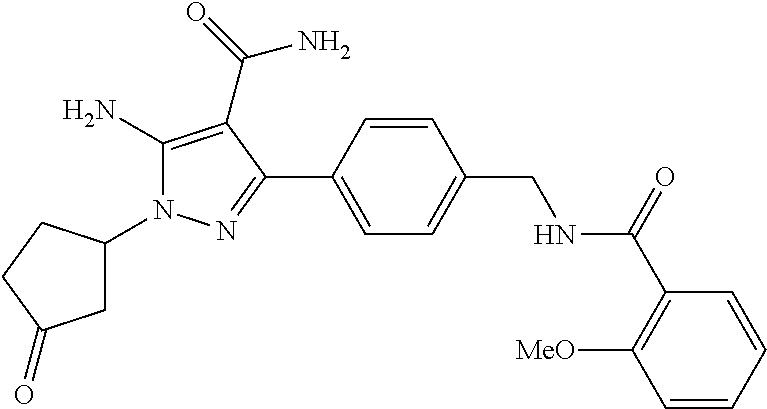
C1(N)=C(C(=O)N)C(C2=CC=C(CNC(=O)C3=C([MeO])C=CC=C3)C=C2)=NN1C1CC(=O)CC1
